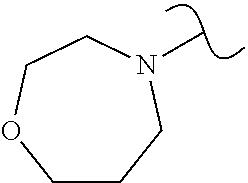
C1CCN(C)CCO1
